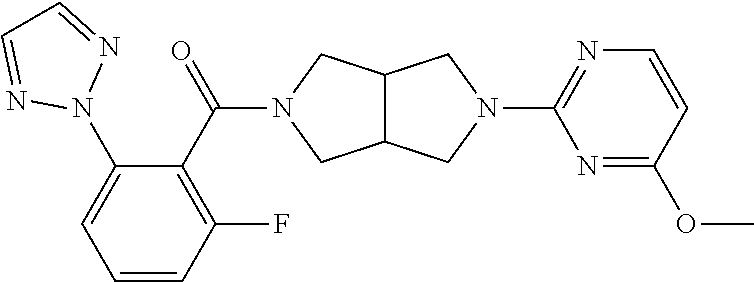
C12C(CN(C(C3=C(F)C=CC=C3N3N=CC=N3)=O)C1)CN(C1=NC=CC(OC)=N1)C2
